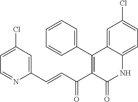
C1=C(Cl)C=C(C=CC(C2=C(C3=CC=CC=C3)C3=CC(Cl)=CC=C3NC2=O)=O)N=C1
